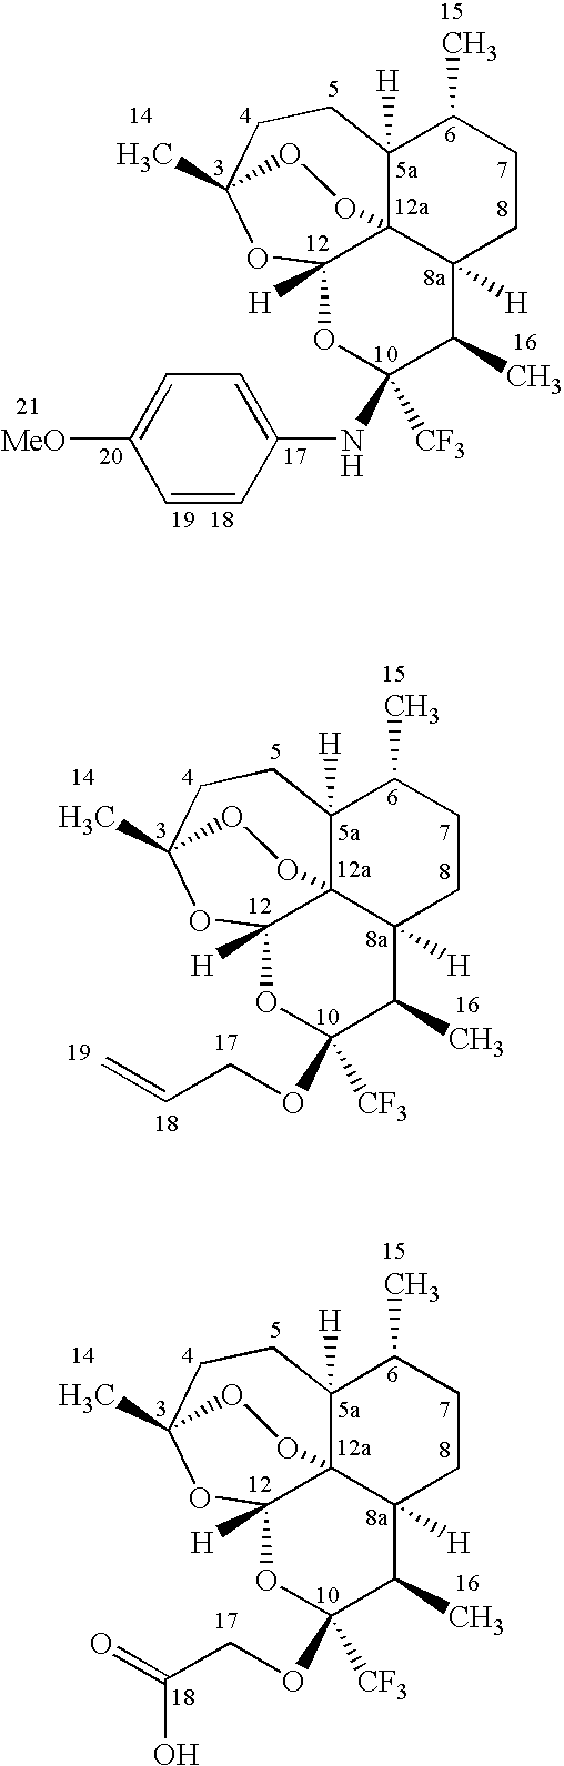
C12([H])C34C([H])(CCC1C)C(C)C(NC1=CC=C([MeO])C=C1)([CF3])OC3([H])OC(C)(CC2)OO4.C12([H])C34C([H])(CCC1C)C(C)C(OCC=C)([CF3])OC3([H])OC(C)(CC2)OO4.C12([H])C34C([H])(CCC1C)C(C)C(OCC(=O)O)([CF3])OC3([H])OC(C)(CC2)OO4
